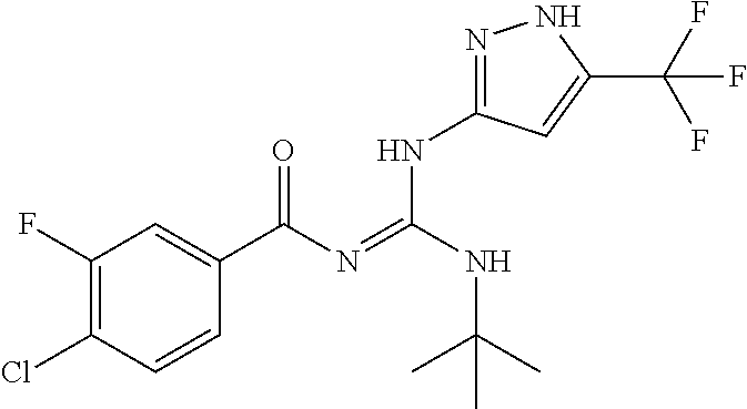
C1(F)=C(Cl)C=CC(C(N=C(NC(C)(C)C)NC2=NNC(C(F)(F)F)=C2)=O)=C1
